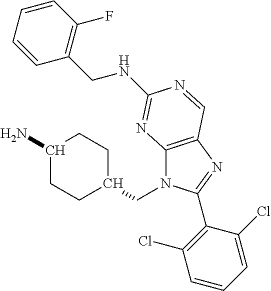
C1(N)CCC(CN2C3=C(N=C2C2=C(Cl)C=CC=C2Cl)C=NC(NCC2=C(F)C=CC=C2)=N3)CC1
